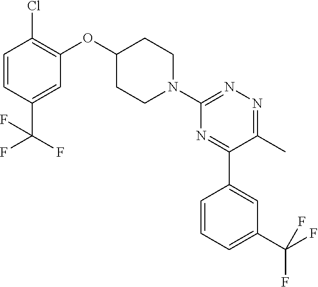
C1=CC(C(F)(F)F)=CC(OC2CCN(C3=NN=C(C)C(C4=CC(C(F)(F)F)=CC=C4)=N3)CC2)=C1Cl
